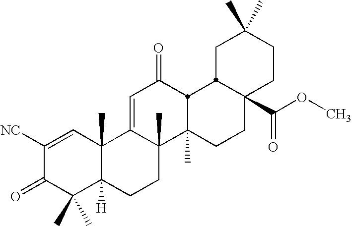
C1C(C)(C)CCC2(C(=O)OC)CCC3(C)C4(C)C(=CC(=O)C3C12)C1(C)C([H])(CC4)C(C)(C)C(=O)C([NC])=C1
